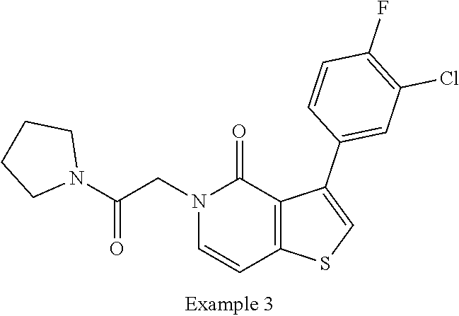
N1(CC(N2CCCC2)=O)C=CC2=C(C1=O)C(C1=CC(Cl)=C(F)C=C1)=CS2
